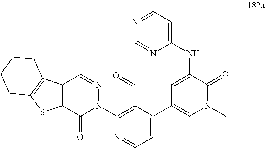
C12=C(C(=O)N(C3=C(C=O)C(C4=CN(C)C(=O)C(NC5=CC=NC=N5)=C4)=CC=N3)N=C1)SC1=C2CCCC1
